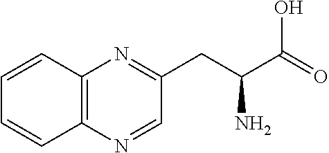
C12=C(N=CC(CC(C(=O)O)N)=N1)C=CC=C2
